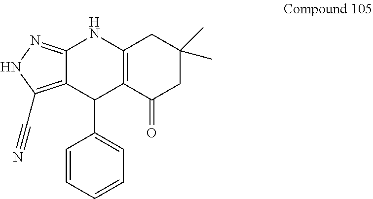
C12=NNC(C#N)=C1C(C1=CC=CC=C1)C1=C(N2)CC(C)(C)CC1=O
